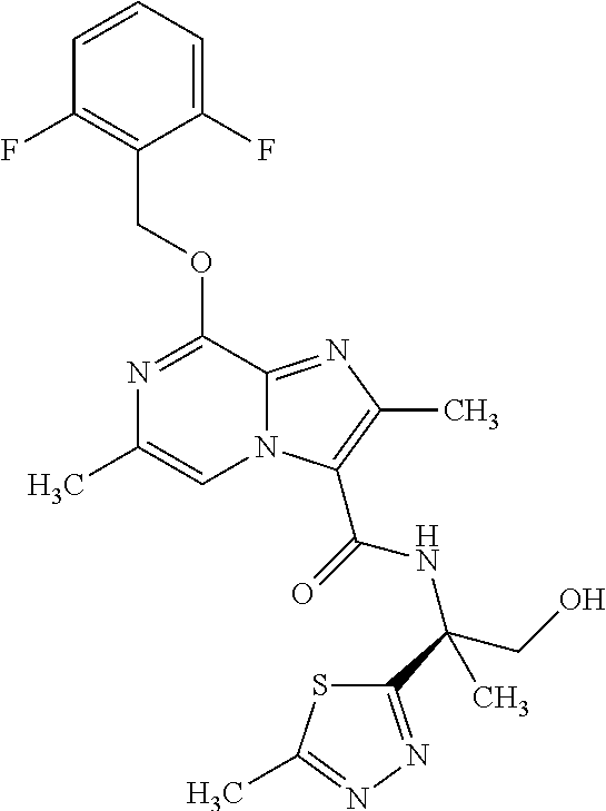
C1(F)=CC=CC(F)=C1COC1=NC(C)=CN2C1=NC(C)=C2C(NC(CO)(C1=NN=C(C)S1)C)=O
